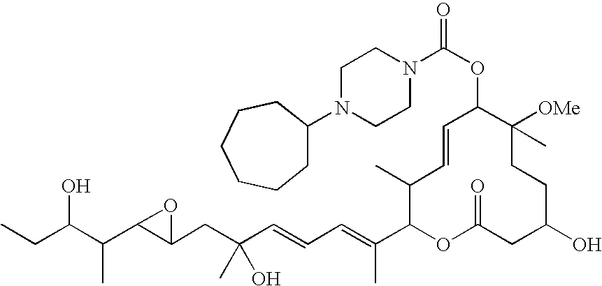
CCC(C(C1C(CC(C=CC=C(C2OC(=O)CC(O)CCC([OMe])(C)C(OC(=O)N3CCN(C4CCCCCC4)CC3)C=CC2C)C)(O)C)O1)C)O
